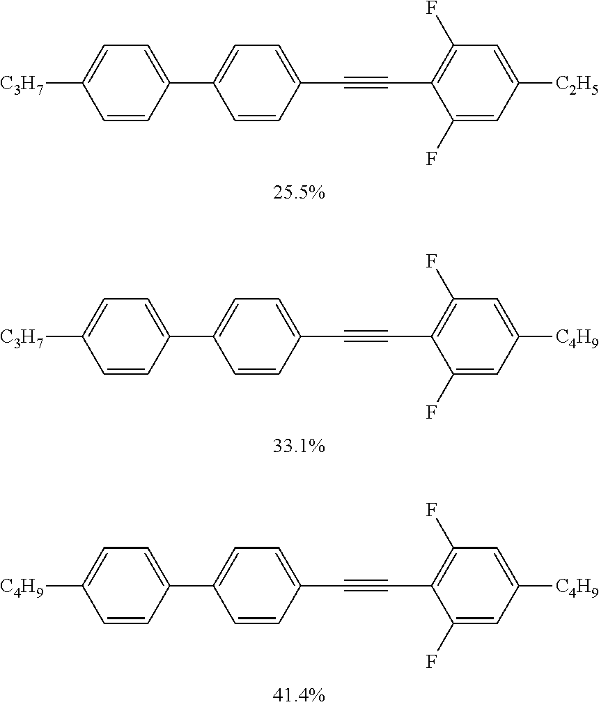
[C3H7]C1=CC=C(C2=CC=C(C#CC3=C(F)C=C([C2H5])C=C3F)C=C2)C=C1.[C3H7]C1=CC=C(C2=CC=C(C#CC3=C(F)C=C([C4H9])C=C3F)C=C2)C=C1.[C4H9]C1=CC=C(C2=CC=C(C#CC3=C(F)C=C([C4H9])C=C3F)C=C2)C=C1
